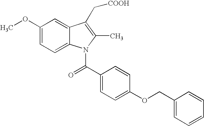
C1(OC)=CC=C2C(=C1)C(C[COOH])=C(C)N2C(C1=CC=C(OCC2=CC=CC=C2)C=C1)=O
